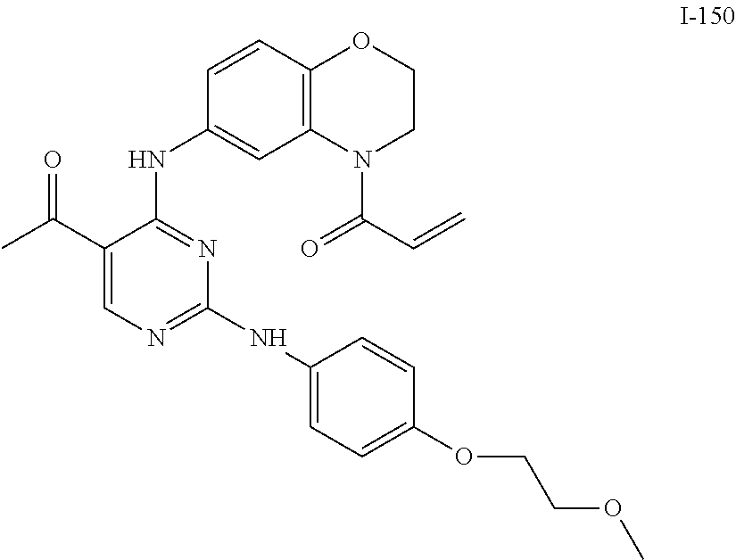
C1(C(C)=O)=CN=C(NC2=CC=C(OCCOC)C=C2)N=C1NC1=CC2=C(C=C1)OCCN2C(=O)C=C
